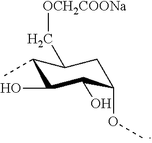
C1(C)C(O)C(O)C(OC)CC1C[OCH2COONa]
